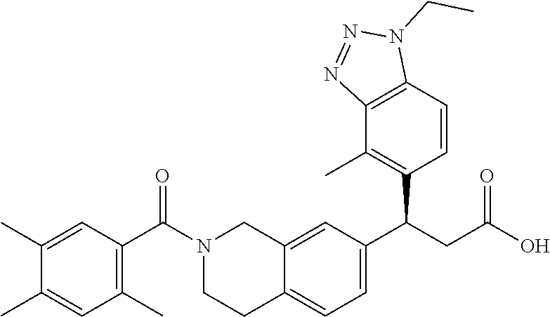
C1(C)=CC(C(N2CCC3=CC=C(C(CC(O)=O)C4=C(C)C5=C(C=C4)N(CC)N=N5)C=C3C2)=O)=C(C)C=C1C
